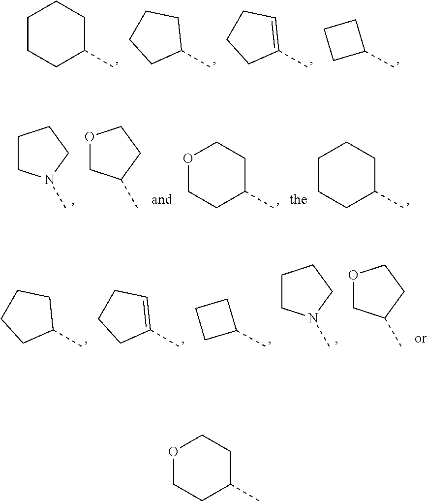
C1CCC(C)CC1.C1CCCC1C.C1C=C(C)CC1.C1CCC1C.C1CN(C)CC1.C1C(C)CCO1.C1CC(C)CCO1.C1CC(C)CCC1.C1CCCC1C.C1C=C(C)CC1.C1CCC1C.C1CN(C)CC1.C1C(C)CCO1.C1CC(C)CCO1
